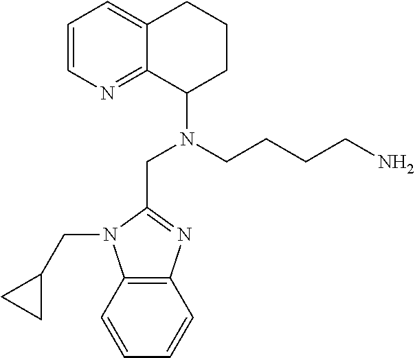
C1=CN=C2C(=C1)CCCC2N(CCCCN)CC1=NC2=C(N1CC1CC1)C=CC=C2
